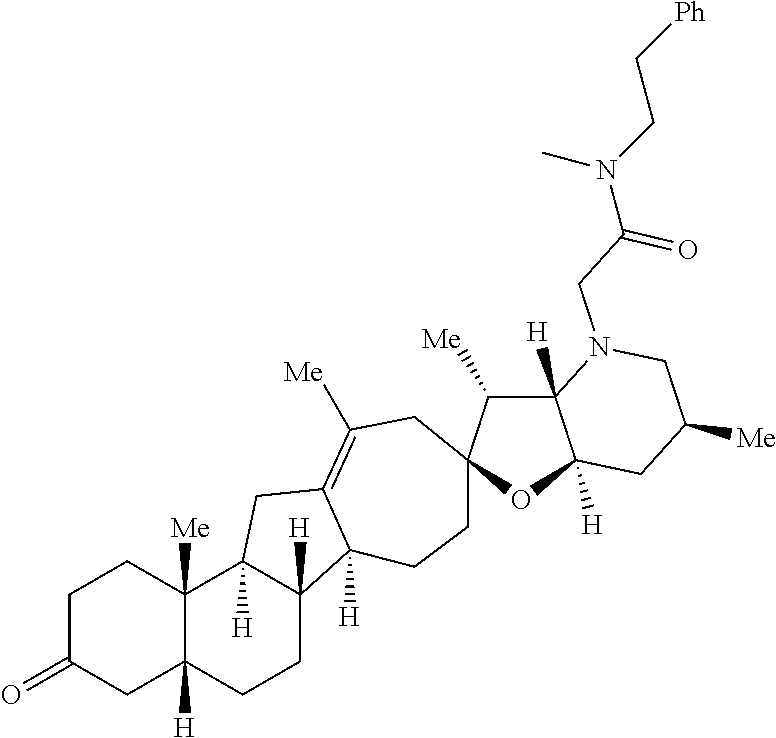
C1C(=O)CC2([H])C([Me])(C1)C1([H])C([H])(CC2)C2([H])C(=C([Me])CC3(CC2)C([Me])C2([H])C([H])(O3)CC([Me])CN2CC(N(CC[Ph])C)=O)C1
